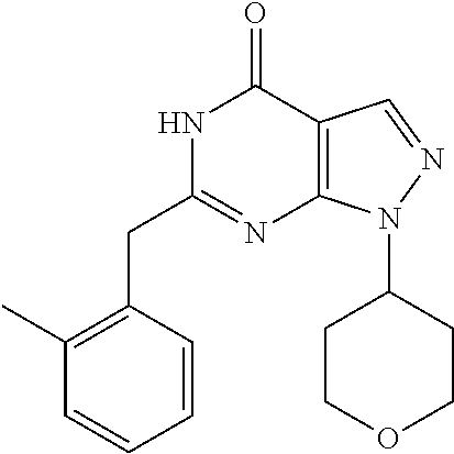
N1C(CC2=C(C)C=CC=C2)=NC2=C(C1=O)C=NN2C1CCOCC1
